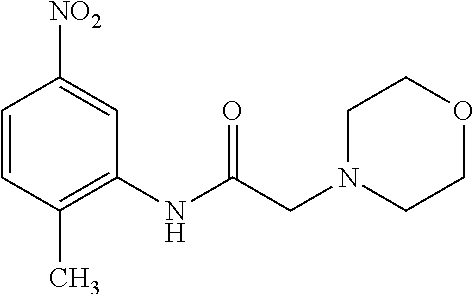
C1=CC(C)=C(NC(CN2CCOCC2)=O)C=C1[NO2]
